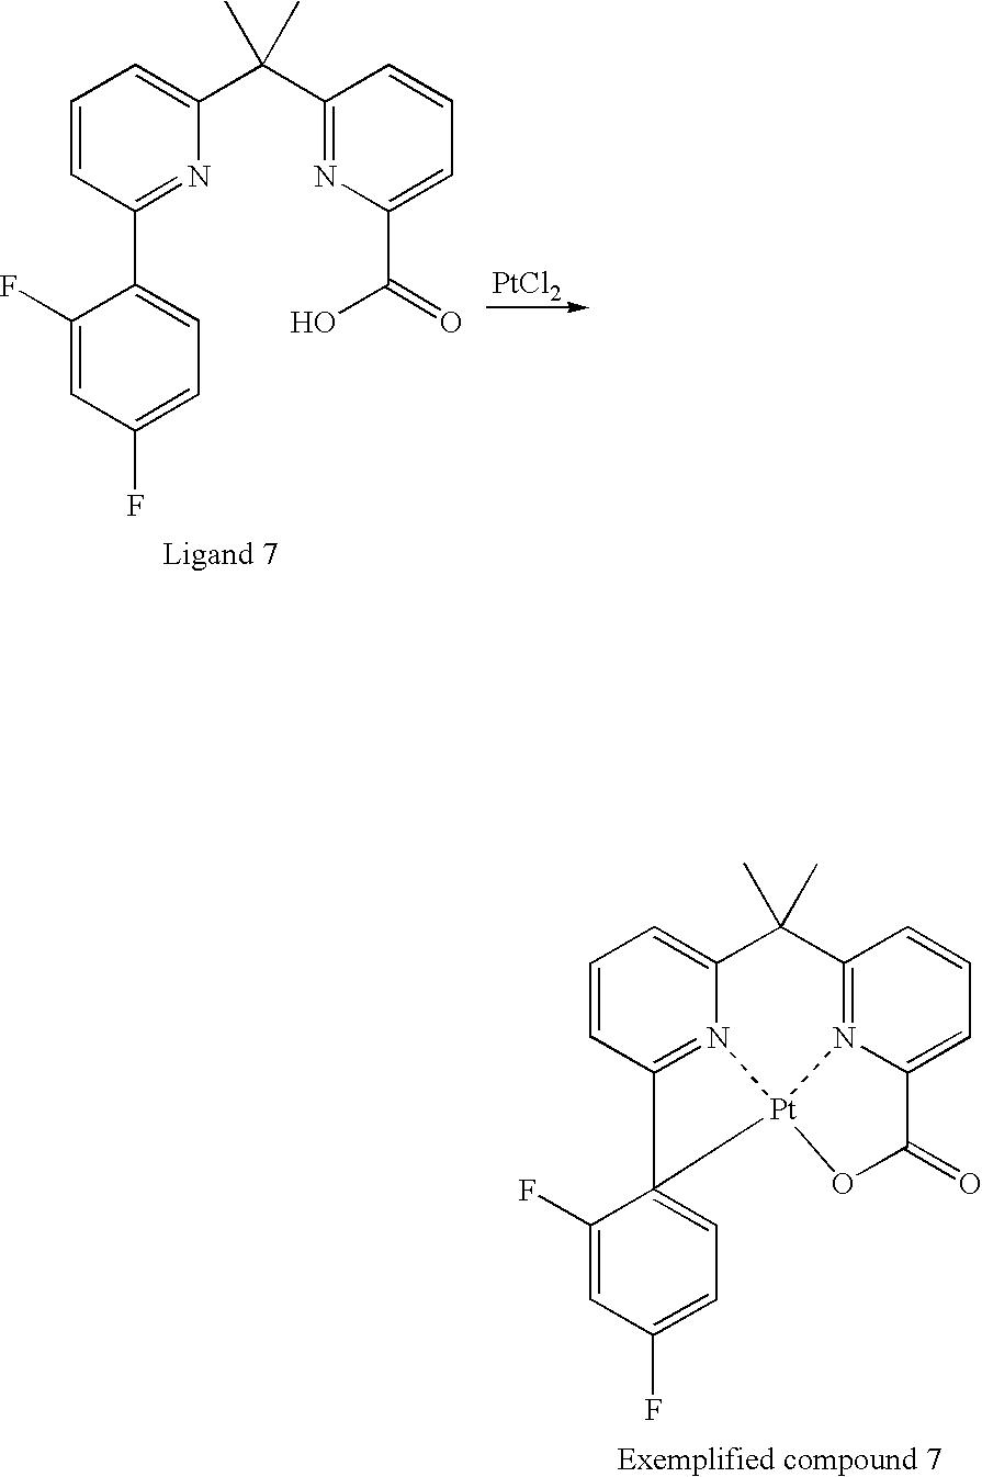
[PtCl2].C1=CC(C2=CC=C(F)C=C2F)=NC(C(C2=NC(C(O)=O)=CC=C2)(C)C)=C1.C1=CC2=N3C(=C1)C(C)(C)C1=N4C(=CC=C1)C(=O)O[Pt]34C21=CC=C(F)C=C1F
